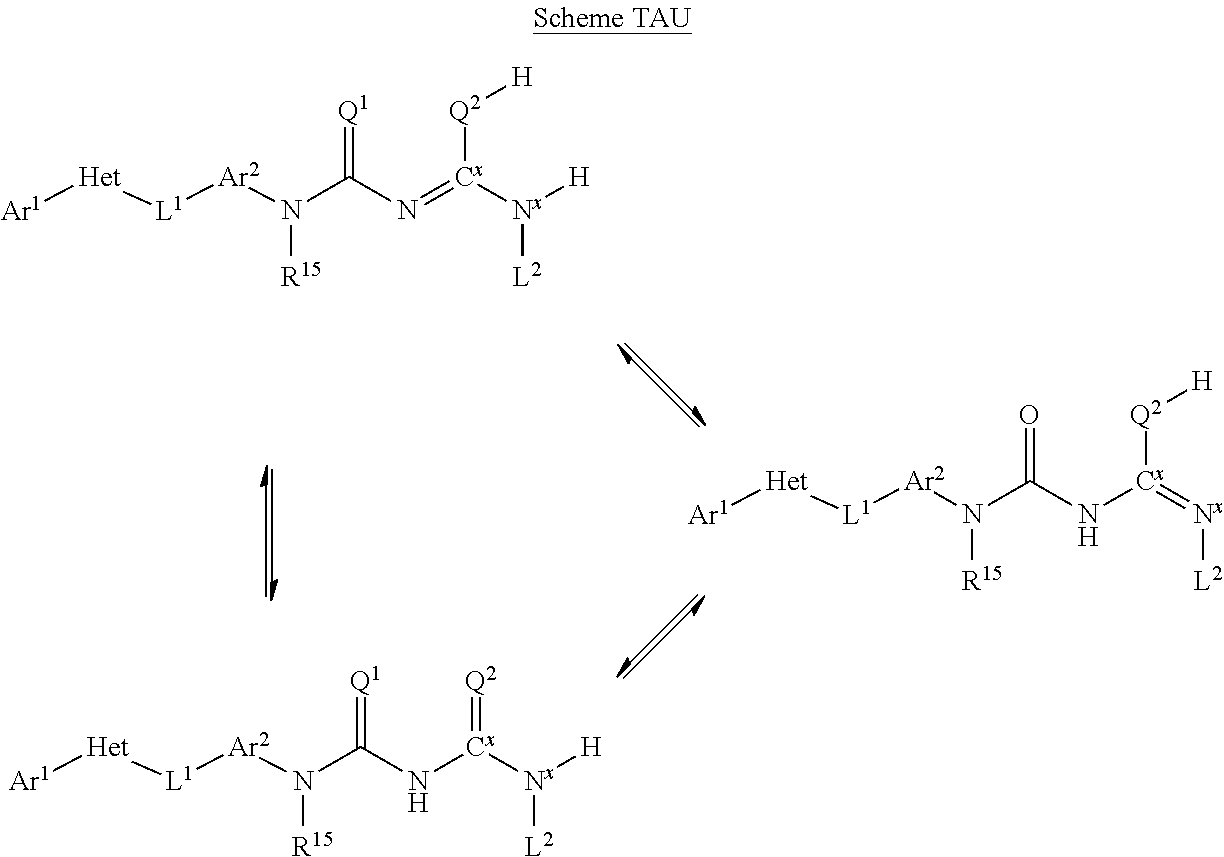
[Ar1][Het][L1][Ar2]N(C(N[Cx](=[Nx][L2])[Q2][H])=O)[R15].[Ar1][Het][L1][Ar2]N(C(N[Cx]([Nx]([H])[L2])=[Q2])=[Q1])[R15].[Ar1][Het][L1][Ar2]N(C(N=[Cx]([Nx]([H])[L2])[Q2][H])=[Q1])[R15]
